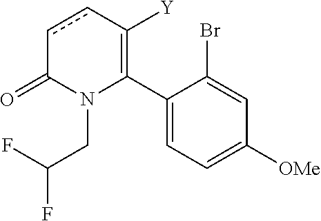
C1(C2=C([Y])ccC(=O)N2CC(F)F)=CC=C([OMe])C=C1Br
